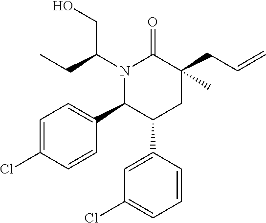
C1=C(Cl)C=CC(C2C(C3=CC(Cl)=CC=C3)CC(CC=C)(C)C(=O)N2C(CC)CO)=C1
